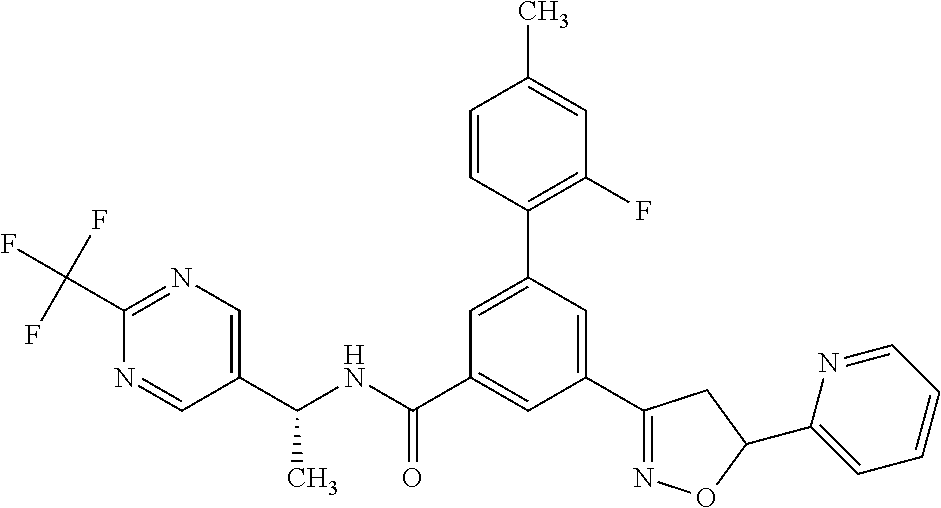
C1(C(NC(C2=CC(C3=NOC(C4=CC=CC=N4)C3)=CC(C3=C(F)C=C(C)C=C3)=C2)=O)C)=CN=C(C(F)(F)F)N=C1
